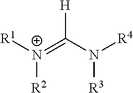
[H]C(N([R4])[R3])=[N+]([R2])[R1]
